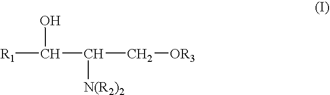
[R1]C(C([N(R2)2])C[OR3])O
